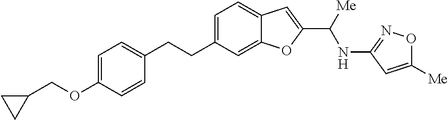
C1=C(CCC2=CC=C(OCC3CC3)C=C2)C=C2C(=C1)C=C(C([Me])NC1=NOC([Me])=C1)O2
